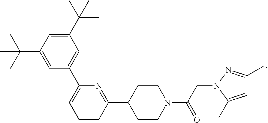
C(C1=CC(C2=CC=CC(C3CCN(C(CN4C(C)=CC(C)=N4)=O)CC3)=N2)=CC(C(C)(C)C)=C1)(C)(C)C
